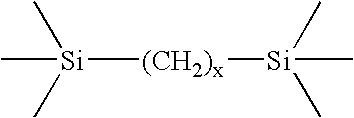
C[Si]([(CH2)x][Si](C)(C)C)(C)C
